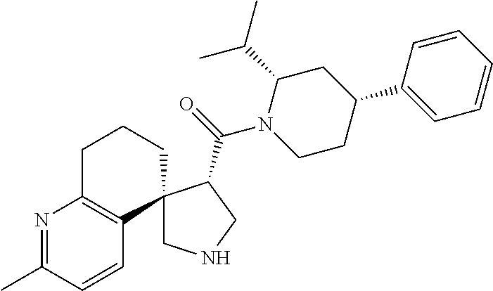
CC(C)C1CC(C2=CC=CC=C2)CCN1C(=O)C1CNCC12C1=C(N=C(C)C=C1)CCC2
